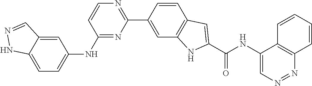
C1(NC2=CC=C3C(=C2)C=NN3)=NC(C2=CC3=C(C=C2)C=C(C(NC2=CN=NC4=C2C=CC=C4)=O)N3)=NC=C1
